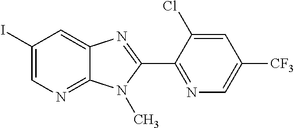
C1(I)=CN=C2C(=C1)N=C(C1=NC=C([CF3])C=C1Cl)N2C
